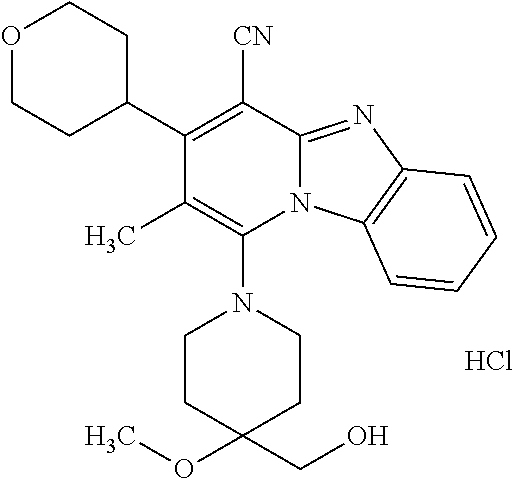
Cl.C1(C2CCOCC2)=C([CN])C2=NC3=C(N2C(N2CCC(OC)(CO)CC2)=C1C)C=CC=C3
